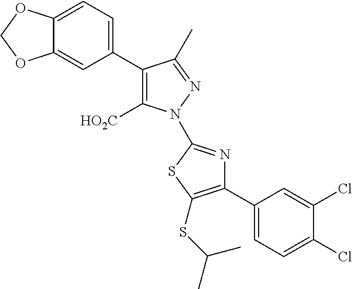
C1(C2=C([HO2C])N(C3=NC(C4=CC=C(Cl)C(Cl)=C4)=C(SC(C)C)S3)N=C2C)=CC=C2C(=C1)OCO2
